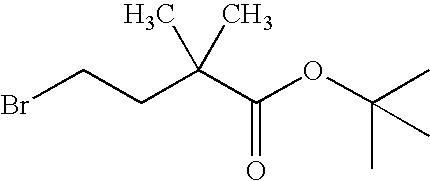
BrCCC(C(OC(C)(C)C)=O)(C)C
